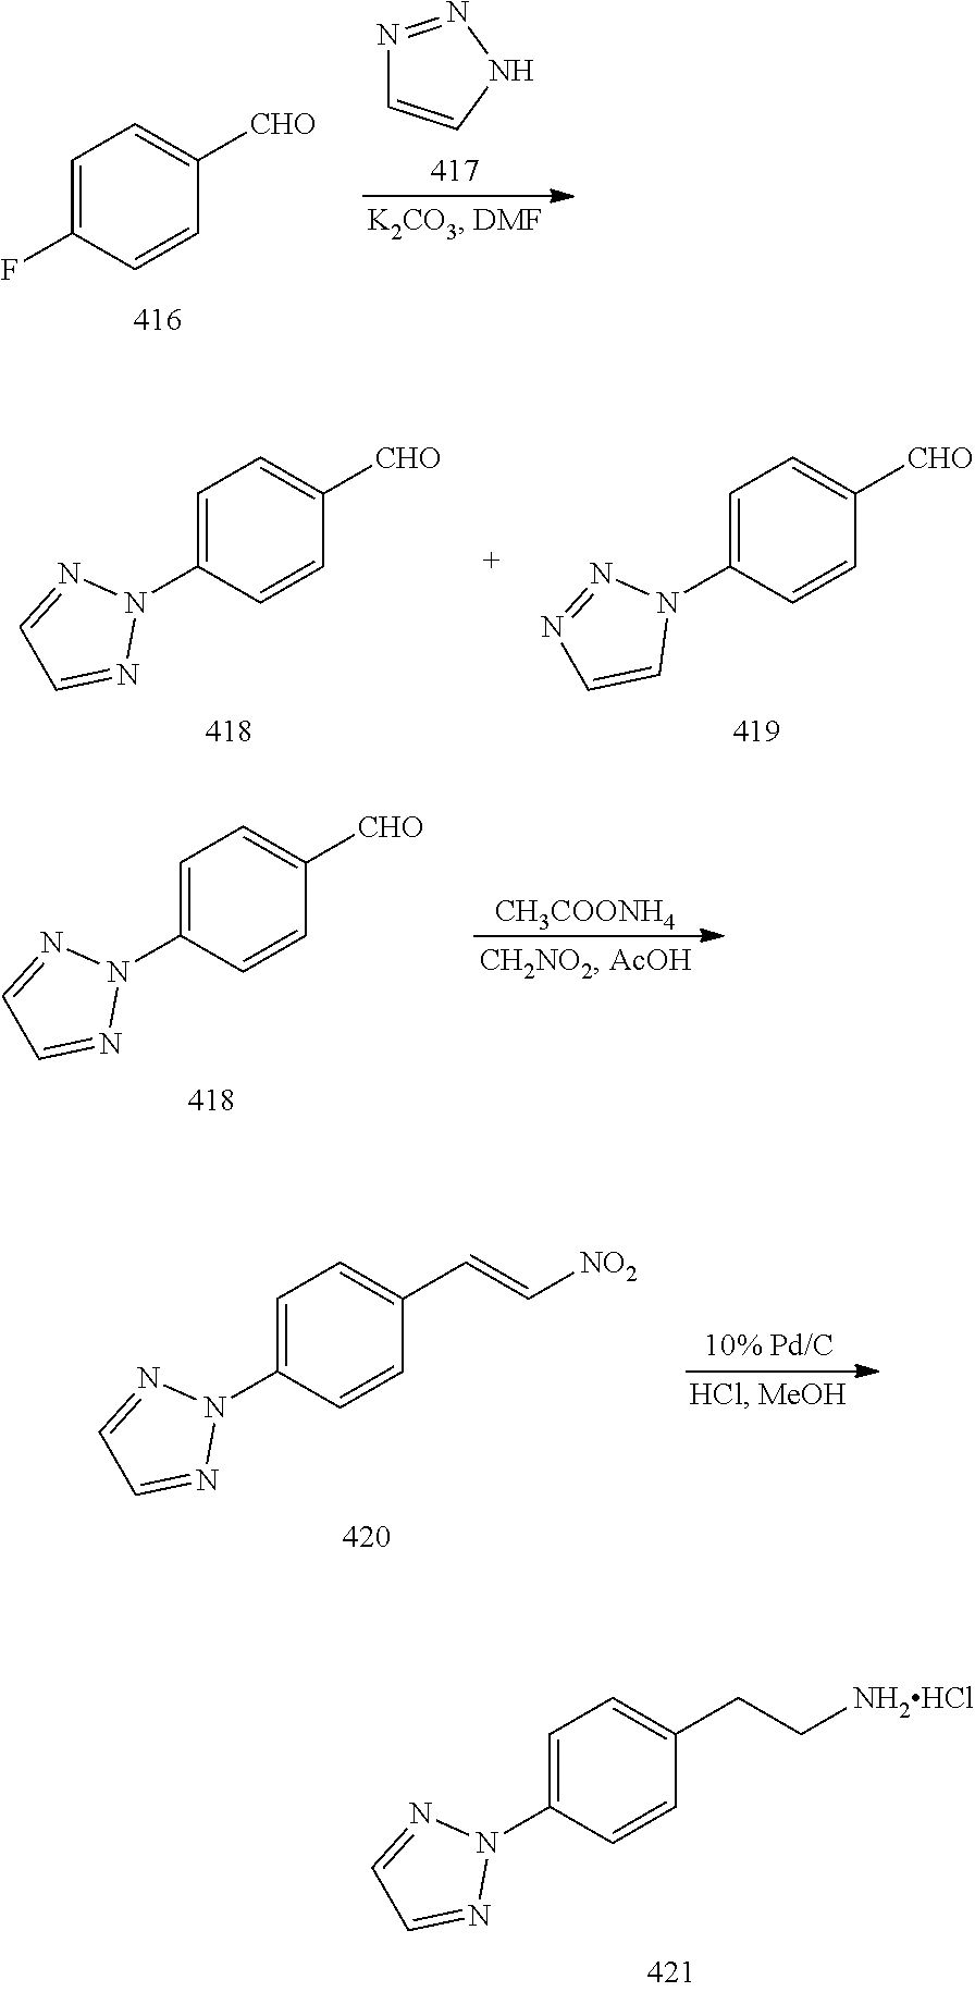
C1=C(F)C=CC([CHO])=C1.N1=NNC=C1.C1=C(N2N=CC=N2)C=CC([CHO])=C1.C1=C(N2N=NC=C2)C=CC([CHO])=C1.C1=C(N2N=CC=N2)C=CC([CHO])=C1.[CH3COONH4].C1=C(N2N=CC=N2)C=CC(C=C[NO2])=C1.C1=C(N2N=CC=N2)C=CC(CC[NH2HCl])=C1
